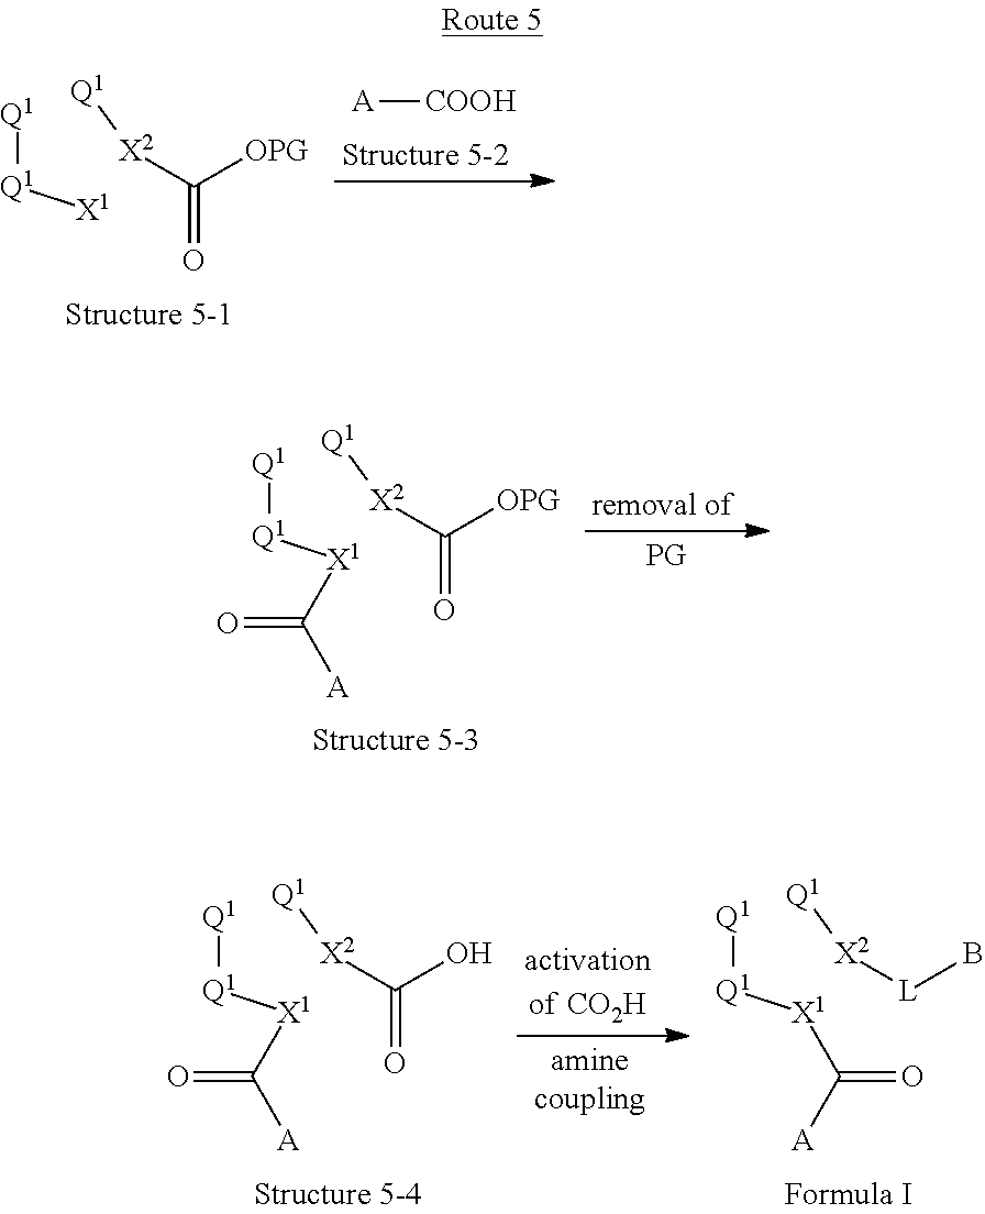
[Q1][Q1][X1].[X2]([Q1])C([OPG])=O.[A][COOH].[Q1][Q1][X1]C(=O)[A].[X2]([Q1])C([OPG])=O.[Q1][Q1][X1]C(=O)[A].[X2]([Q1])[L]B.[Q1][Q1][X1]C(=O)[A].[X2]([Q1])C(O)=O
